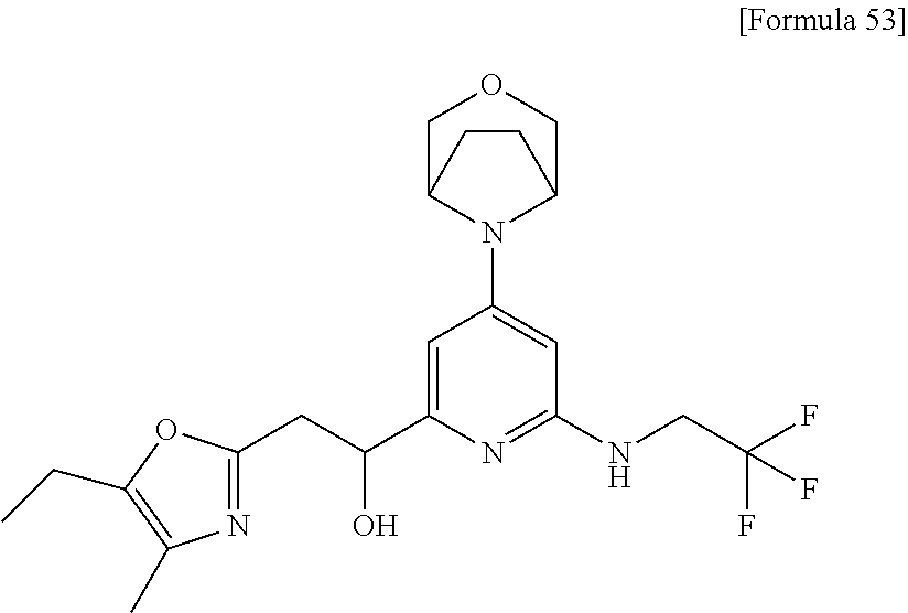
C1C2N(C3=CC(NCC(F)(F)F)=NC(C(CC4=NC(C)=C(CC)O4)O)=C3)C(CO1)CC2
